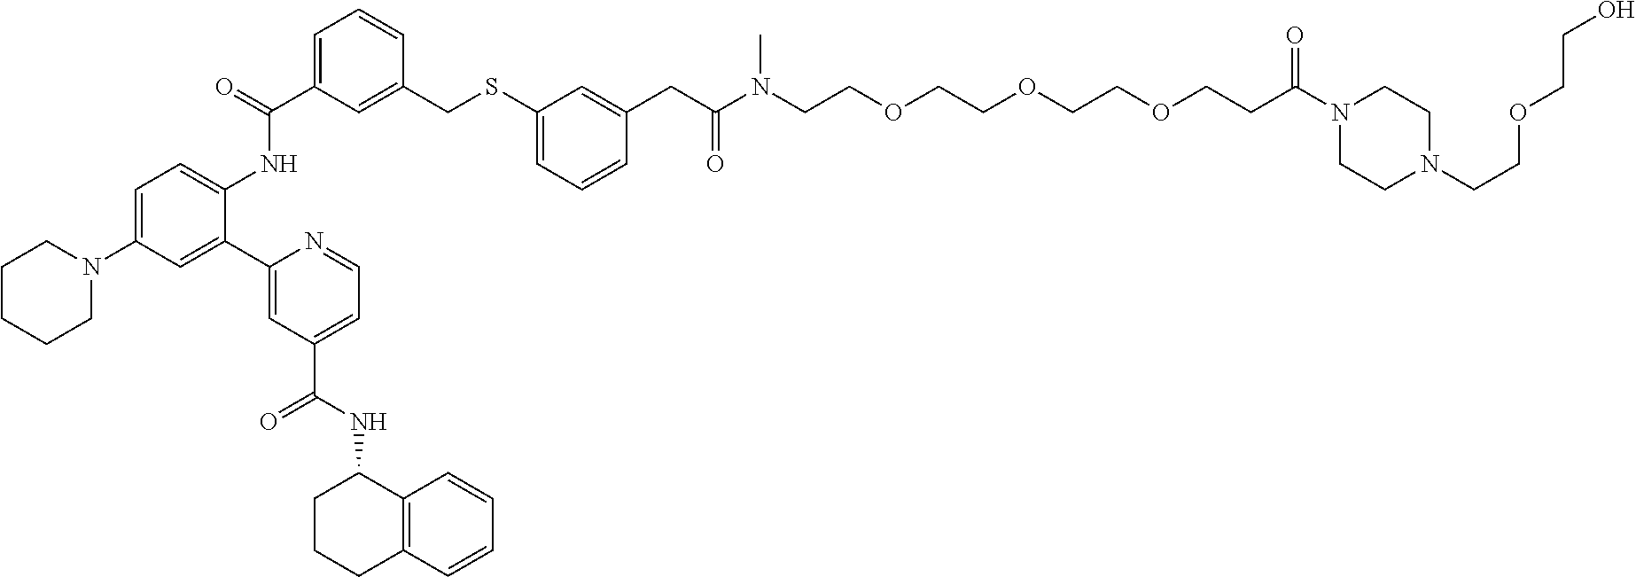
C1(C2=CC(N3CCCCC3)=CC=C2NC(C2=CC=CC(CSC3=CC=CC(CC(=O)N(CCOCCOCCOCCC(=O)N4CCN(CCOCCO)CC4)C)=C3)=C2)=O)=CC(C(NC2CCCC3=C2C=CC=C3)=O)=CC=N1
